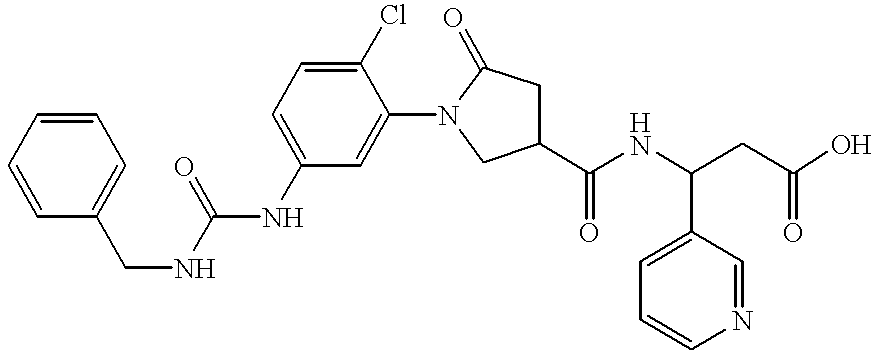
C1=CC=CC(CNC(=O)NC2=CC=C(Cl)C(N3C(=O)CC(C(NC(C4=CC=CN=C4)CC(O)=O)=O)C3)=C2)=C1
